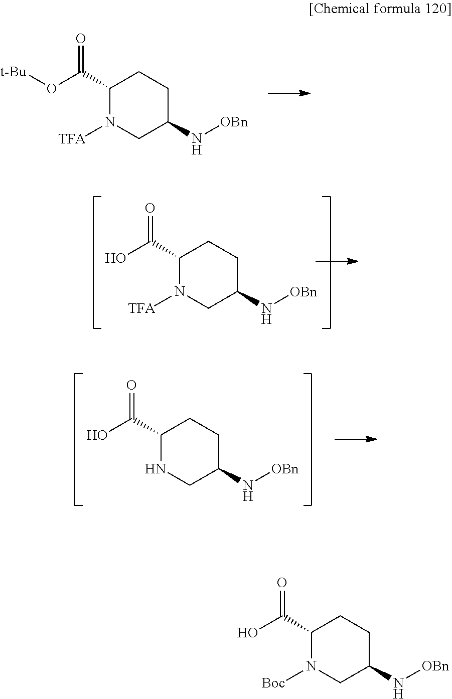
C1(C(=O)O[t-Bu])N([TFA])CC(N[OBn])CC1.C1(C(=O)O)NCC(N[OBn])CC1.C1(C(=O)O)N([TFA])CC(N[OBn])CC1.C1(C(=O)O)N([Boc])CC(N[OBn])CC1
